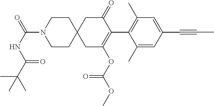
C1(C)=CC(C#CC)=CC(C)=C1C1=C(OC(OC)=O)CC2(CC1=O)CCN(C(NC(C(C)(C)C)=O)=O)CC2
